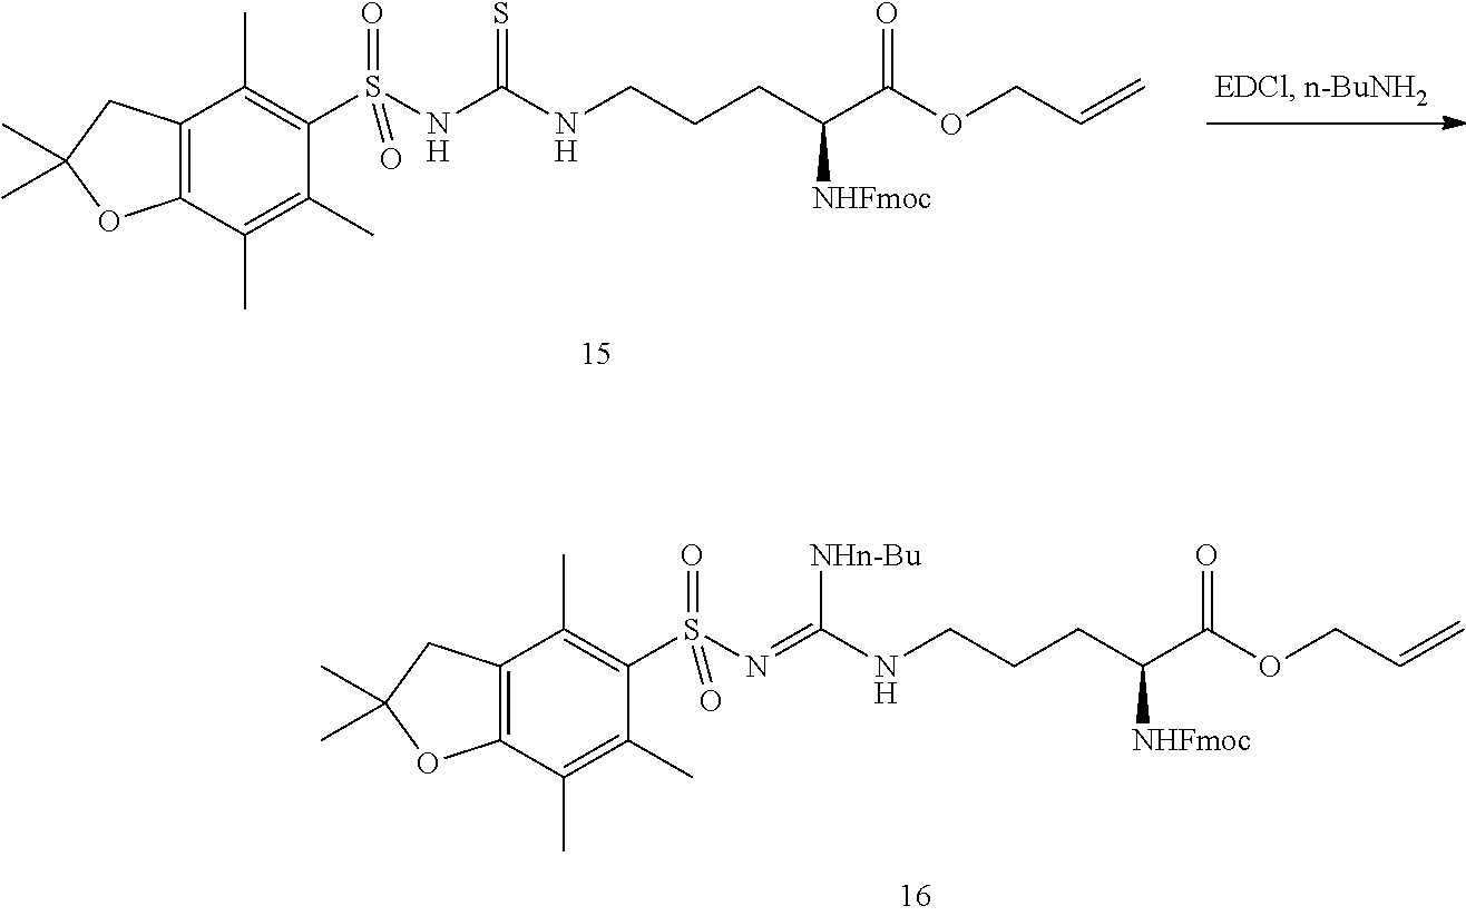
C12=C(C(C)=C(C)C(S(NC(NCCCC(C(OCC=C)=O)[NHFmoc])=S)(=O)=O)=C1C)OC(C)(C)C2.C12=C(C(C)=C(C)C(S(N=C(NCCCC(C(OCC=C)=O)[NHFmoc])[NHn-Bu])(=O)=O)=C1C)OC(C)(C)C2
